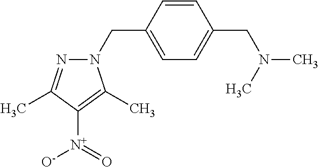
N1(CC2=CC=C(CN(C)C)C=C2)N=C(C)C([N+]([O-])=O)=C1C
